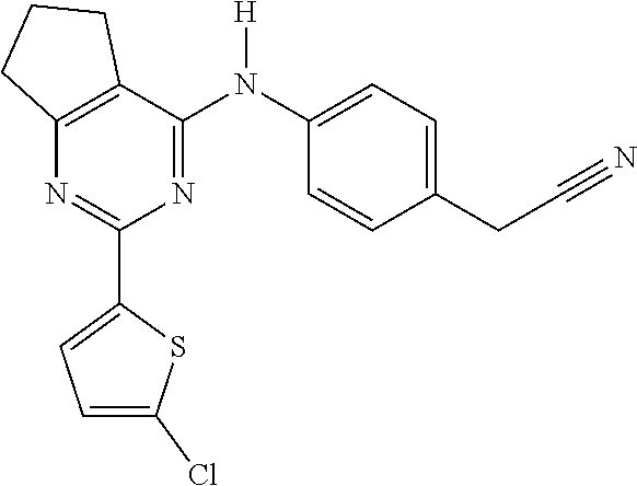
C12=C(C(N(C3=CC=C(CC#N)C=C3)[H])=NC(C3=CC=C(Cl)S3)=N1)CCC2
